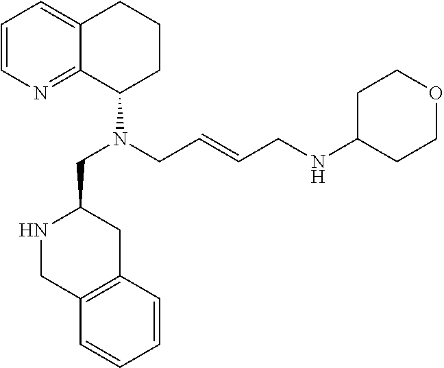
C1=CN=C2C(=C1)CCCC2N(CC1NCC2=C(C1)C=CC=C2)CC=CCNC1CCOCC1
